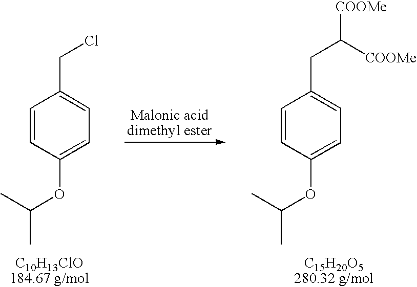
C1=CC(OC(C)C)=CC=C1CC([COOMe])[COOMe].C1=CC(OC(C)C)=CC=C1CCl
